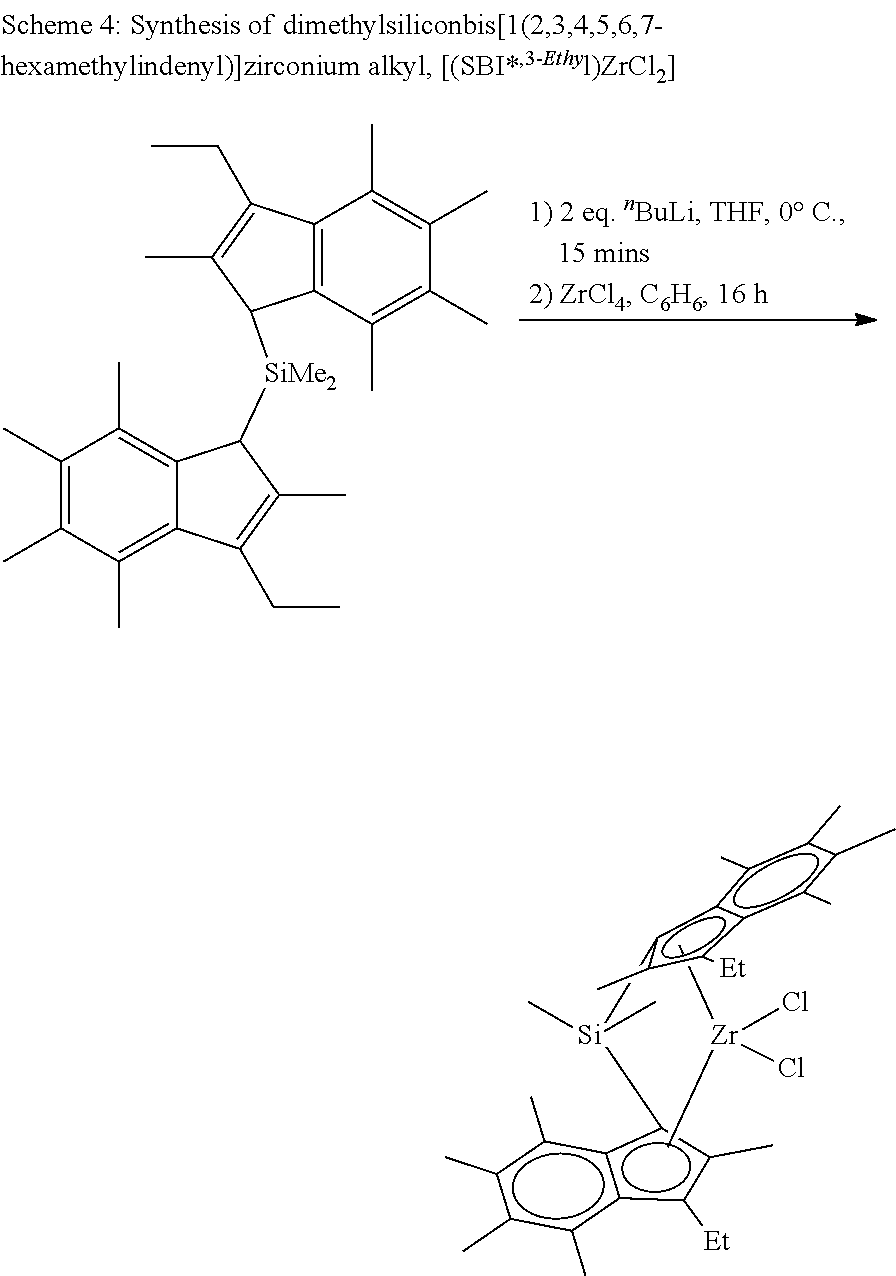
c1([Si](c2c3c(C)c(C)c(C)c(C)c3c([Et])c2C)(C)C)c2c(c(C)c(C)c(C)c2C)c([Et])c1C.C[Zr](C)(Cl)Cl.C1(C)=C(C)C2=C(C(C)=C1C)C([SiMe2]C1C3=C(C)C(C)=C(C)C(C)=C3C(CC)=C1C)C(C)=C2CC
